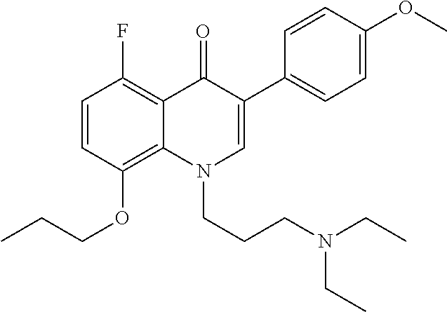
C1=CC(OCCC)=C2C(=C1F)C(=O)C(C1=CC=C(OC)C=C1)=CN2CCCN(CC)CC
